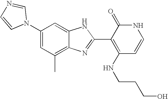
C1(C)=C2C(=CC(N3C=NC=C3)=C1)NC(C1=C(NCCCO)C=CNC1=O)=N2
